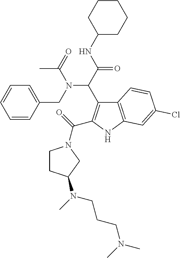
C(=O)(C1=C(C(C(NC2CCCCC2)=O)N(C(C)=O)CC2=CC=CC=C2)C2=C(N1)C=C(Cl)C=C2)N1CCC(N(CCCN(C)C)C)C1
